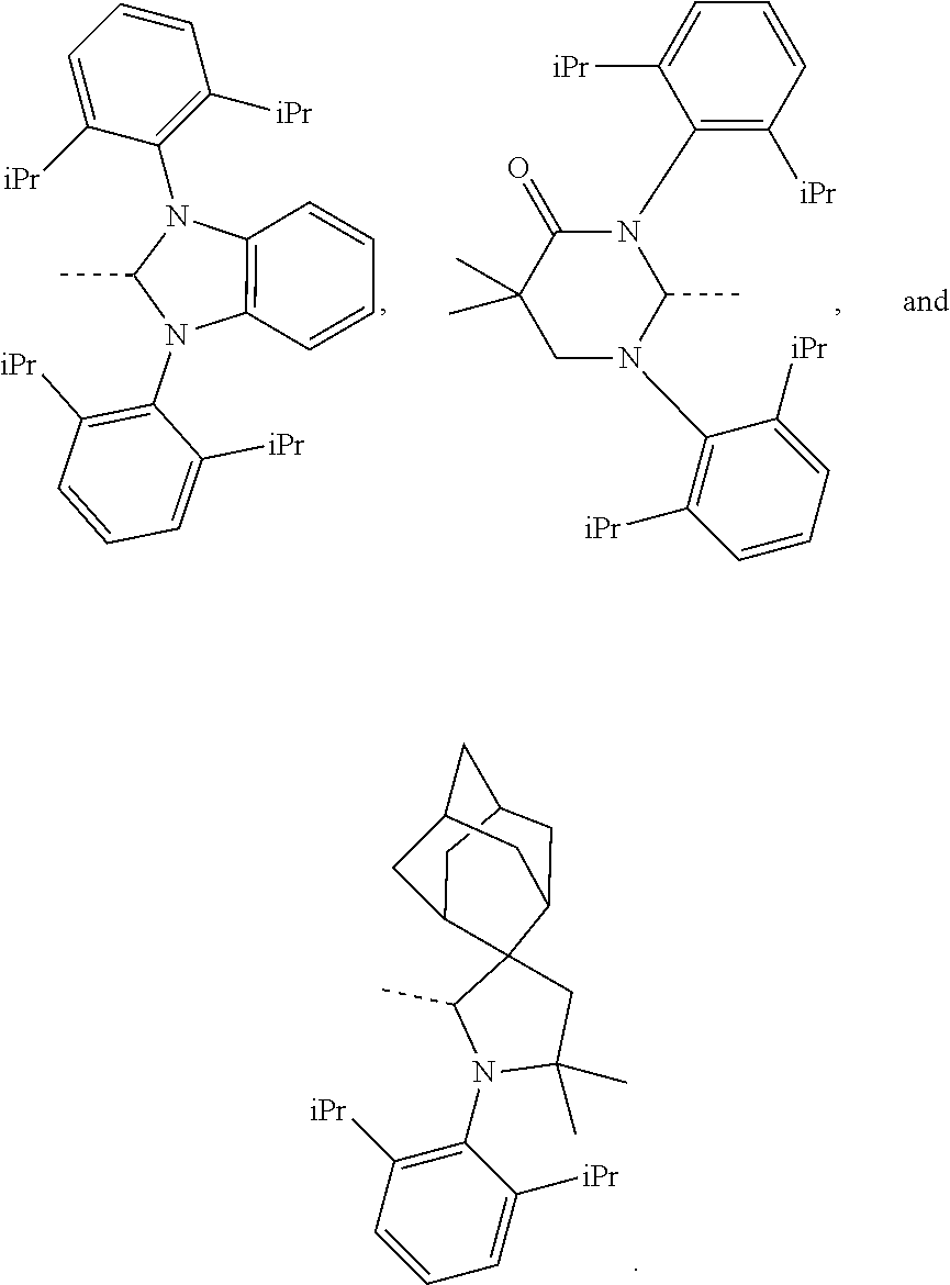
C1=CC=C([iPr])C(N2C(C)(C)CC3(C2C)C2CC4CC3CC(C4)C2)=C1[iPr].C1=C([iPr])C(N2C(C)N(C3=C([iPr])C=CC=C3[iPr])C3=C2C=CC=C3)=C([iPr])C=C1.C1(N2C(=O)C(C)(C)CN(C3=C([iPr])C=CC=C3[iPr])C2C)=C([iPr])C=CC=C1[iPr]
